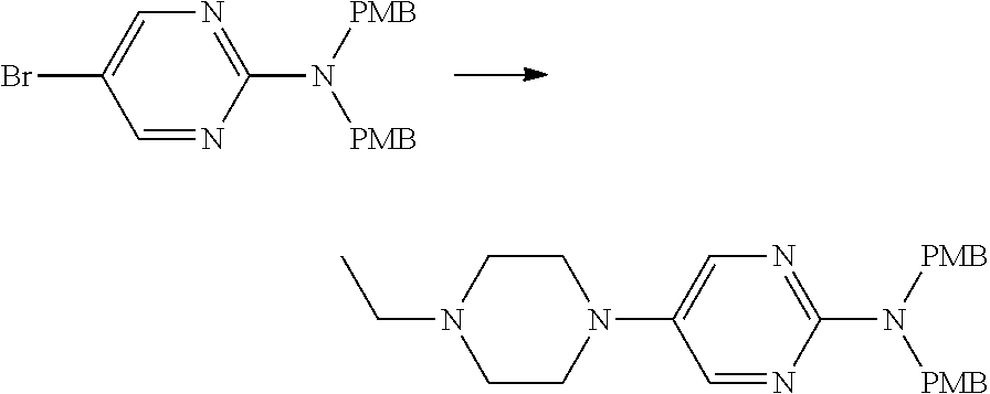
BrC1=CN=C(N([PMB])[PMB])N=C1.C1CN(C2=CN=C(N([PMB])[PMB])N=C2)CCN1CC
